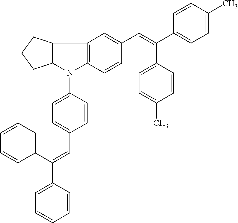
C1=CC(C(C2=CC=CC=C2)=CC2=CC=C(N3C4=C(C5C3CCC5)C=C(C=C(C3=CC=C(C)C=C3)C3=CC=C(C)C=C3)C=C4)C=C2)=CC=C1
